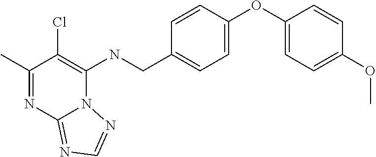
C1(C)=NC2=NC=NN2C(NCC2=CC=C(OC3=CC=C(OC)C=C3)C=C2)=C1Cl
